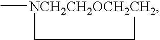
C[NCH2CH2OCH2CH2]1CC1
